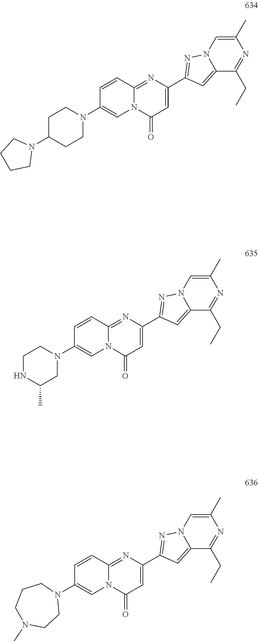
C1(C2=NN3C(=C2)C(CC)=NC(C)=C3)=CC(=O)N2C(=N1)C=CC(N1CCC(N3CCCC3)CC1)=C2.C1(C2=NN3C(=C2)C(CC)=NC(C)=C3)=CC(=O)N2C(=N1)C=CC(N1CCCN(C)CC1)=C2.C1(C2=NN3C(=C2)C(CC)=NC(C)=C3)=CC(=O)N2C(=N1)C=CC(N1CCNC(C)C1)=C2
